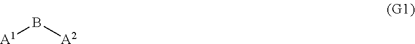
[A1]B[A2]
